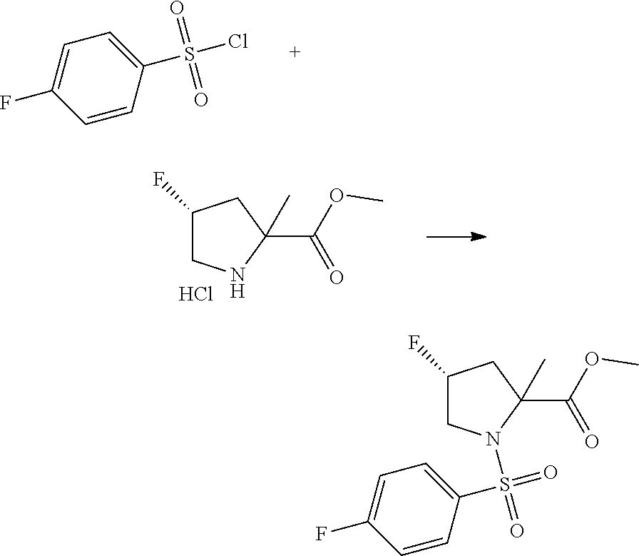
C1=CC(S(Cl)(=O)=O)=CC=C1F.C1(F)CNC(C)(C(OC)=O)C1.Cl.C1=CC(S(=O)(=O)N2CC(F)CC2(C)C(OC)=O)=CC=C1F
